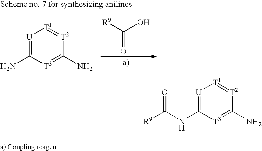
NC1=[T3]C(N)=[U][T1]=[T2]1.[R9]C(O)=O.NC1=[T3]C(NC([R9])=O)=[U][T1]=[T2]1
